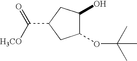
C1(OC(C)(C)C)C(O)CC(C(=O)[H3CO])C1
